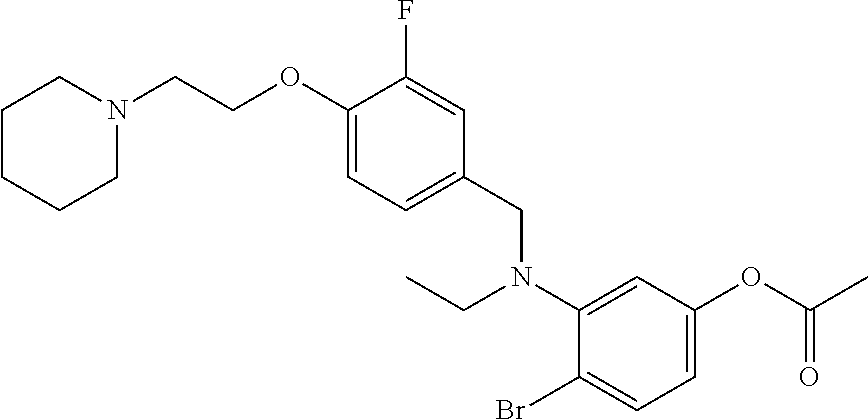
C1CCCN(CCOC2=CC=C(CN(C3=CC(OC(C)=O)=CC=C3Br)CC)C=C2F)C1
